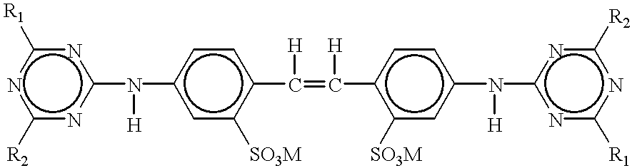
c1([R2])nc(N(c2cc([SO3M])c(C(=C([H])c3c([SO3M])cc(N(c4nc([R1])nc([R2])n4)[H])cc3)[H])cc2)[H])nc([R1])n1
